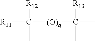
[R11]C([R12])(C)[(O)q]C([R13])(C)C
